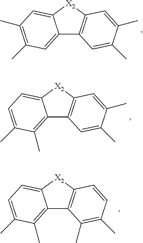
C12=CC(C)=C(C)C=C1[X2]C1=C2C=C(C)C(C)=C1.C12=C(C)C(C)=CC=C1[X2]C1=C2C=C(C)C(C)=C1.C12=C(C)C(C)=CC=C1[X2]C1=C2C(C)=C(C)C=C1
